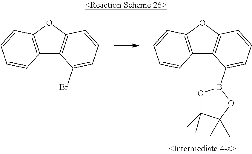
C12=C(OC3=C1C(B1OC(C)(C)C(C)(C)O1)=CC=C3)C=CC=C2.C12=C(OC3=C1C(Br)=CC=C3)C=CC=C2
